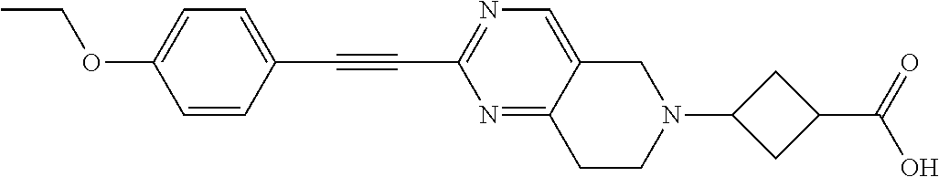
C1=CC(C#CC2=NC=C3C(=N2)CCN(C2CC(C(O)=O)C2)C3)=CC=C1OCC
